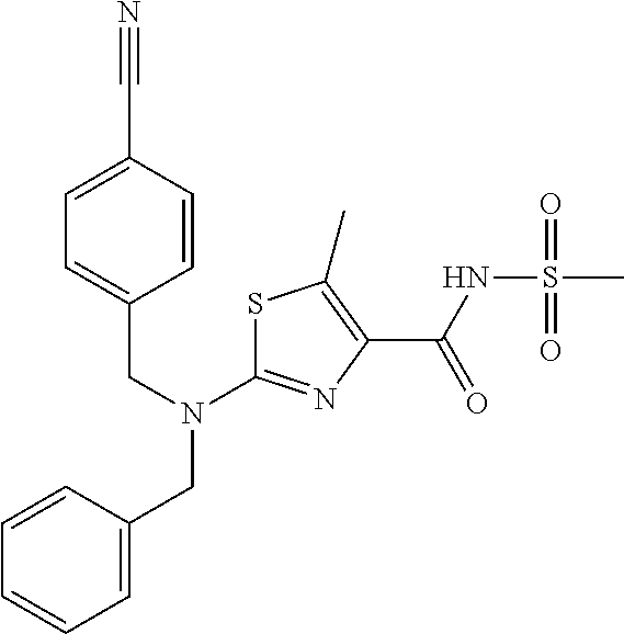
C(C1=CC=C(C#N)C=C1)N(C1=NC(C(NS(C)(=O)=O)=O)=C(C)S1)CC1=CC=CC=C1
